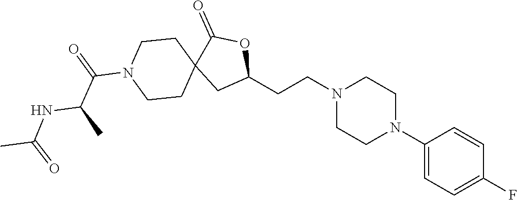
C1(N2CCN(CCC3OC(=O)C4(C3)CCN(C(C(NC(C)=O)C)=O)CC4)CC2)=CC=C(F)C=C1
